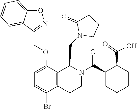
C1=C(Br)C2=C(C(OCC3=NOC4=CC=CC=C43)=C1)C(CN1CCCC1=O)N(C(C1CCCCC1C(=O)O)=O)CC2
